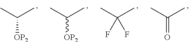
CC(C)[OP2].CC(C)[OP2].CC(C)(F)F.CC(C)=O
